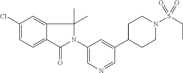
C1(Cl)=CC=C2C(=C1)C(C)(C)N(C1=CN=CC(C3CCN(S(CC)(=O)=O)CC3)=C1)C2=O
